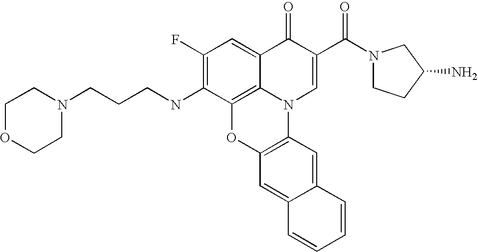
C12=C3C(=CC(F)=C1NCCCN1CCOCC1)C(=O)C(C(=O)N1CCC(N)C1)=CN3C1=C(O2)C=C2C(=C1)C=CC=C2
